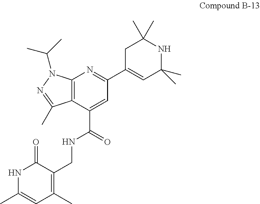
N1C(C)=CC(C)=C(CNC(C2=CC(C3=CC(C)(C)NC(C)(C)C3)=NC3=C2C(C)=NN3C(C)C)=O)C1=O
